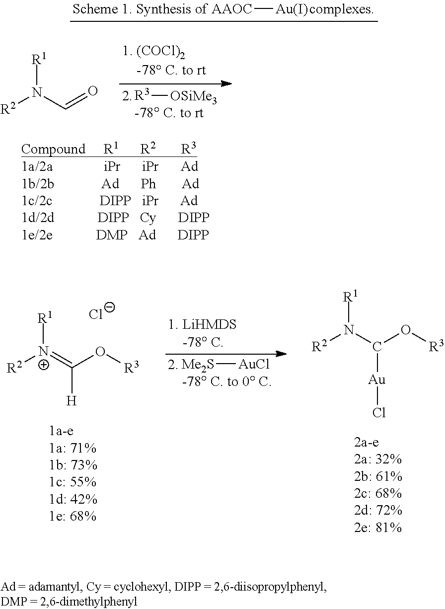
[R1]N(C=O)[R2].[R3][OSiMe3].[AAOC][Au].[Me2S][AuCl].[R1][N+](=C(O[R3])[H])[R2].[R1]N(C(O[R3])[Au]Cl)[R2].[Cl-]
